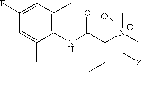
[Y].C1=C(C)C(NC(C([N+](C[Z])(C)C)CCC)=O)=C(C)C=C1F
